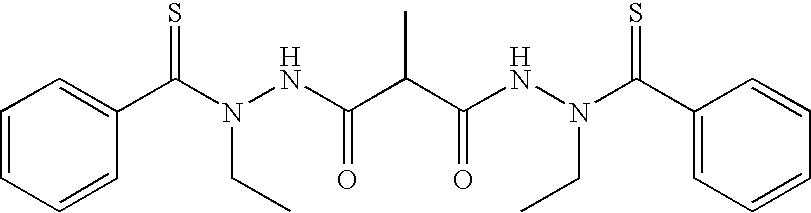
C1=CC=CC(C(N(NC(C(C(NN(C(C2=CC=CC=C2)=S)CC)=O)C)=O)CC)=S)=C1
